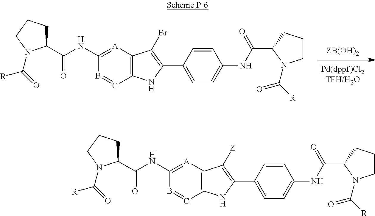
C1(NC(C2CCCN2C(=O)[R])=O)=[A]C2=C(NC(C3=CC=C(NC(=O)C4N(C(=O)[R])CCC4)C=C3)=C2Br)C=B1.C1(NC(C2CCCN2C(=O)[R])=O)=[A]C2=C(NC(C3=CC=C(NC(=O)C4N(C(=O)[R])CCC4)C=C3)=C2[Z])C=B1
